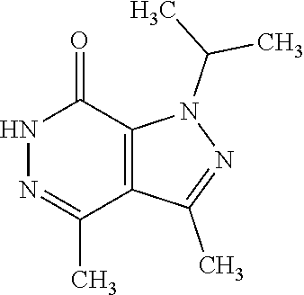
N1=C(C)C2=C(C(=O)N1)N(C(C)C)N=C2C
